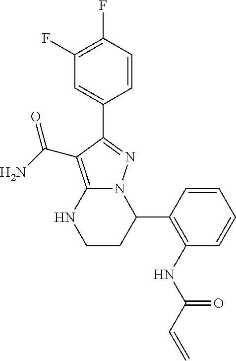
C1(F)=C(F)C=CC(C2=NN3C(=C2C(=O)N)NCCC3C2=C(NC(C=C)=O)C=CC=C2)=C1
